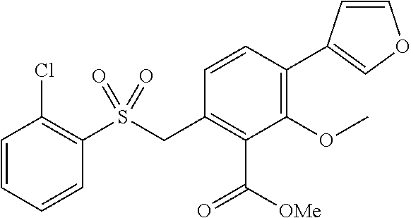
C1=CC=CC(S(CC2=C(C([OMe])=O)C(OC)=C(C3=COC=C3)C=C2)(=O)=O)=C1Cl
